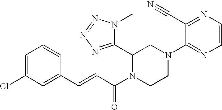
C1=C(Cl)C=C(C=CC(N2CCN(C3=NC=CN=C3C#N)CC2C2=NN=NN2C)=O)C=C1
